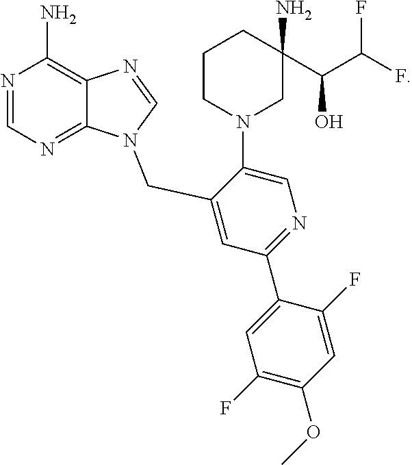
N1=CN=C2C(=C1N)N=CN2CC1=CC(C2=CC(F)=C(OC)C=C2F)=NC=C1N1CC(N)(C(O)C(F)F)CCC1
